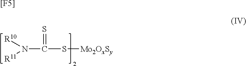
N(C(S[Mo2OxSy])=S)([R11])[R10].[[F5]]
